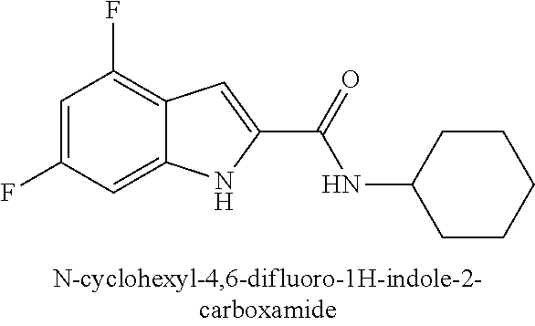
C12=CC(F)=CC(F)=C1C=C(C(=O)NC1CCCCC1)N2
